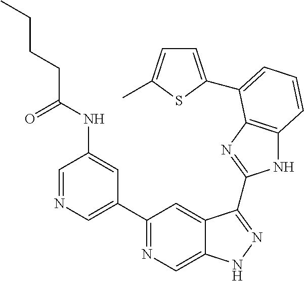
C1=NC=C(C2=NC=C3C(=C2)C(C2=NC4=C(N2)C=CC=C4C2=CC=C(C)S2)=NN3)C=C1NC(CCCC)=O
